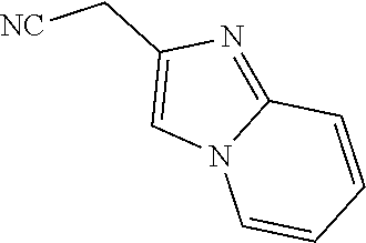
C1=CN2C(=NC(C[NC])=C2)C=C1
